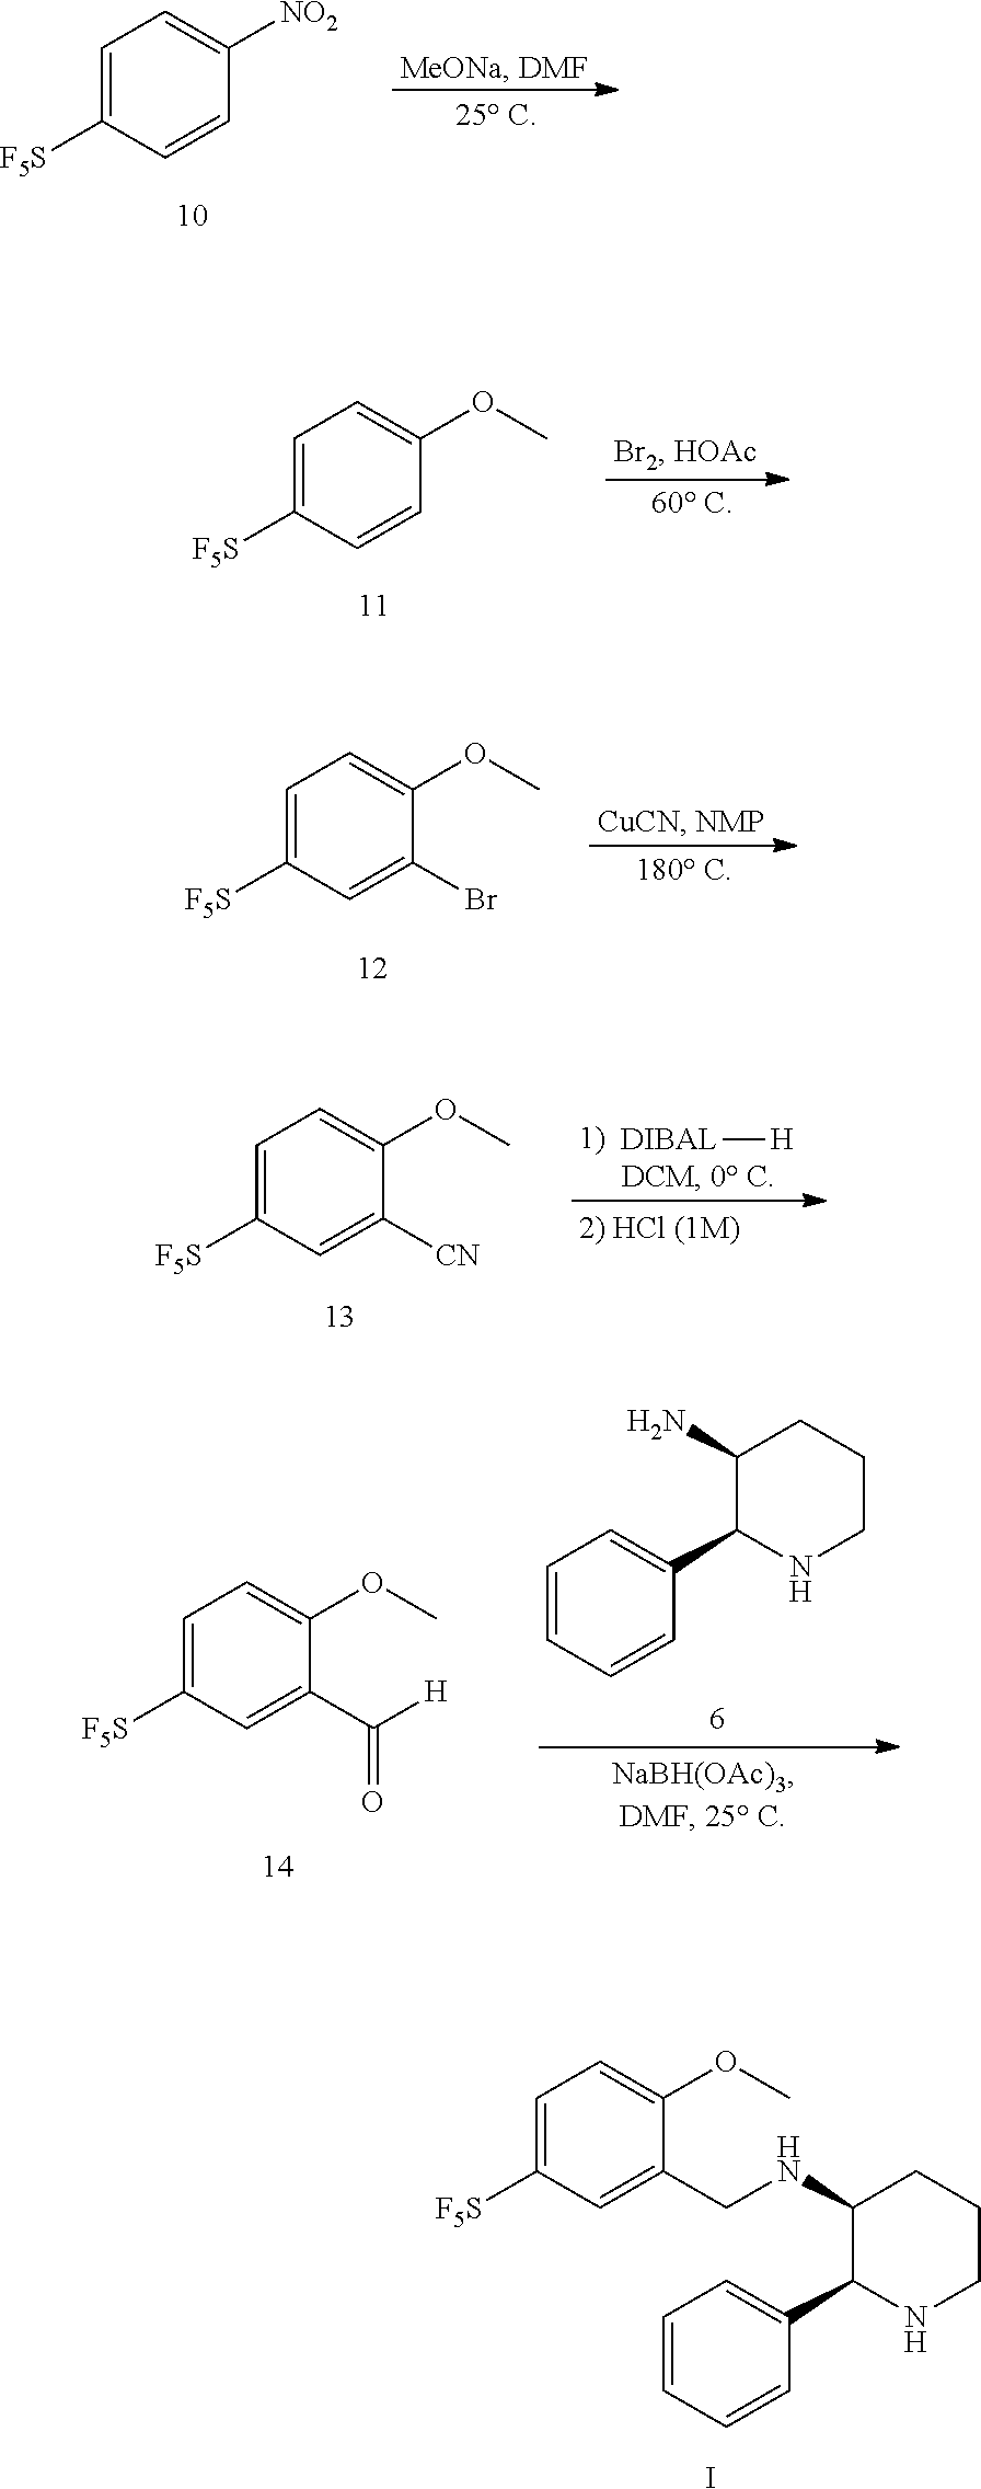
C1=CC([NO2])=CC=C1[F5S].C1=C([F5S])C=CC(OC)=C1.C1=C([F5S])C=C(Br)C(OC)=C1.[DIBAL][H].C1=C([F5S])C=C([CN])C(OC)=C1.C1=CC=CC(C2NCCCC2N)=C1.C1=C([F5S])C=C(C([H])=O)C(OC)=C1.C1=CC=CC(C2NCCCC2NCC2=CC([F5S])=CC=C2OC)=C1.I
